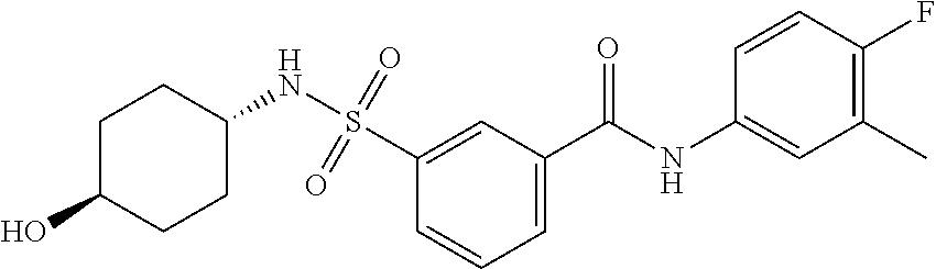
C1=C(C(NC2=CC(C)=C(F)C=C2)=O)C=C(S(=O)(=O)NC2CCC(O)CC2)C=C1
